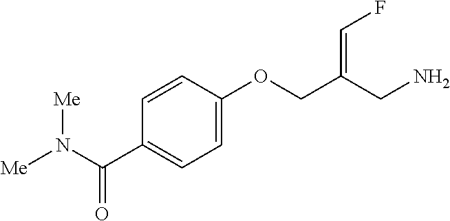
C1=CC(OCC(CN)=CF)=CC=C1C(N([Me])[Me])=O
